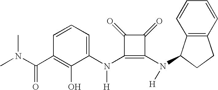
CN(C(C1=C(O)C(N(C2=C(N([H])C3C4=C(CC3)C=CC=C4)C(=O)C2=O)[H])=CC=C1)=O)C
